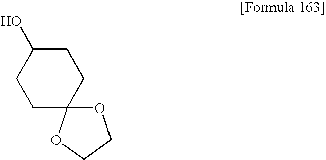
C1(O)CCC2(CC1)OCCO2
